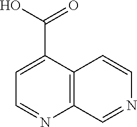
C1=C(C(=O)O)C2=C(N=C1)C=NC=C2
